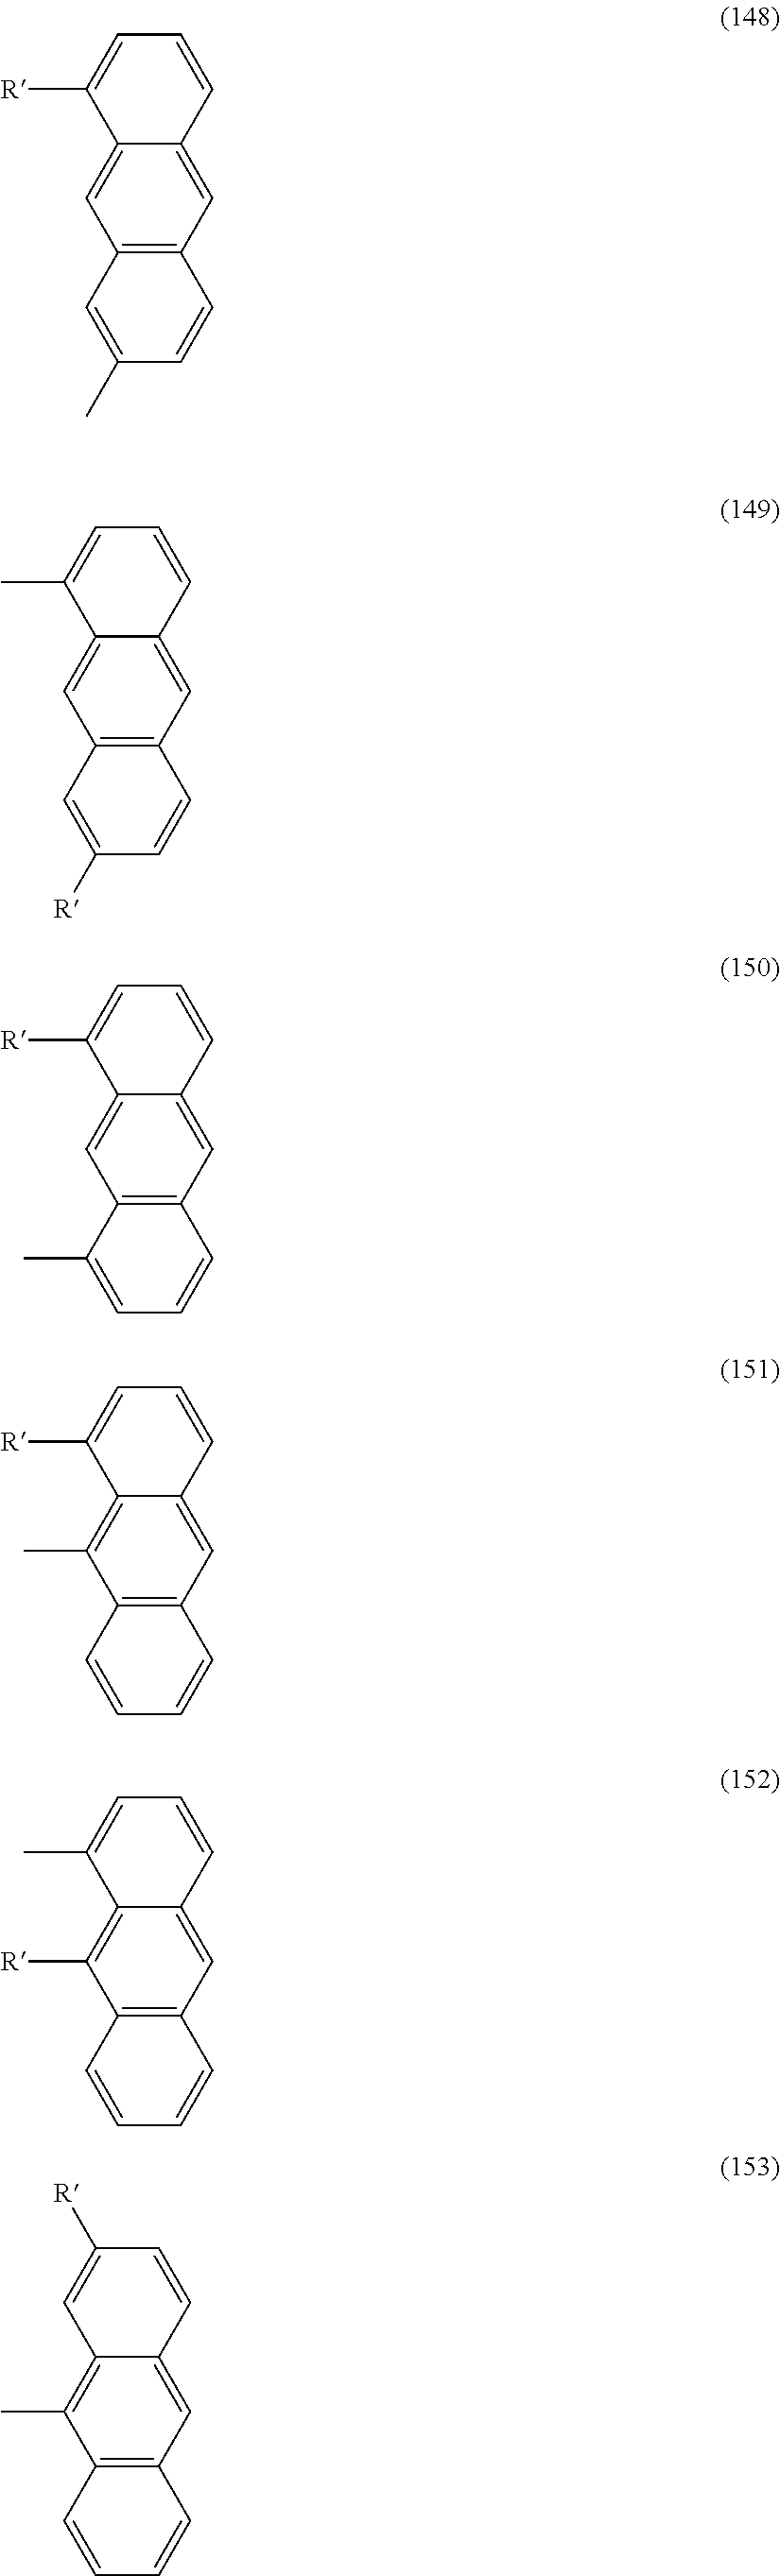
C12=CC3=C(C=C1C=CC=C2[R])C=CC(C)=C3.C12=CC3=C(C=C1C=CC=C2C)C=CC([R])=C3.C12=CC3=C(C=C1C=CC=C2[R])C=CC=C3C.C12=C(C)C3=C(C=C1C=CC=C2[R])C=CC=C3.C12=C([R])C3=C(C=C1C=CC=C2C)C=CC=C3.C12=C(C)C3=C(C=C1C=CC([R])=C2)C=CC=C3
